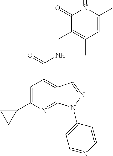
C1=C(C2CC2)N=C2C(=C1C(=O)NCC1=C(C)C=C(C)NC1=O)C=NN2C1=CC=NC=C1
